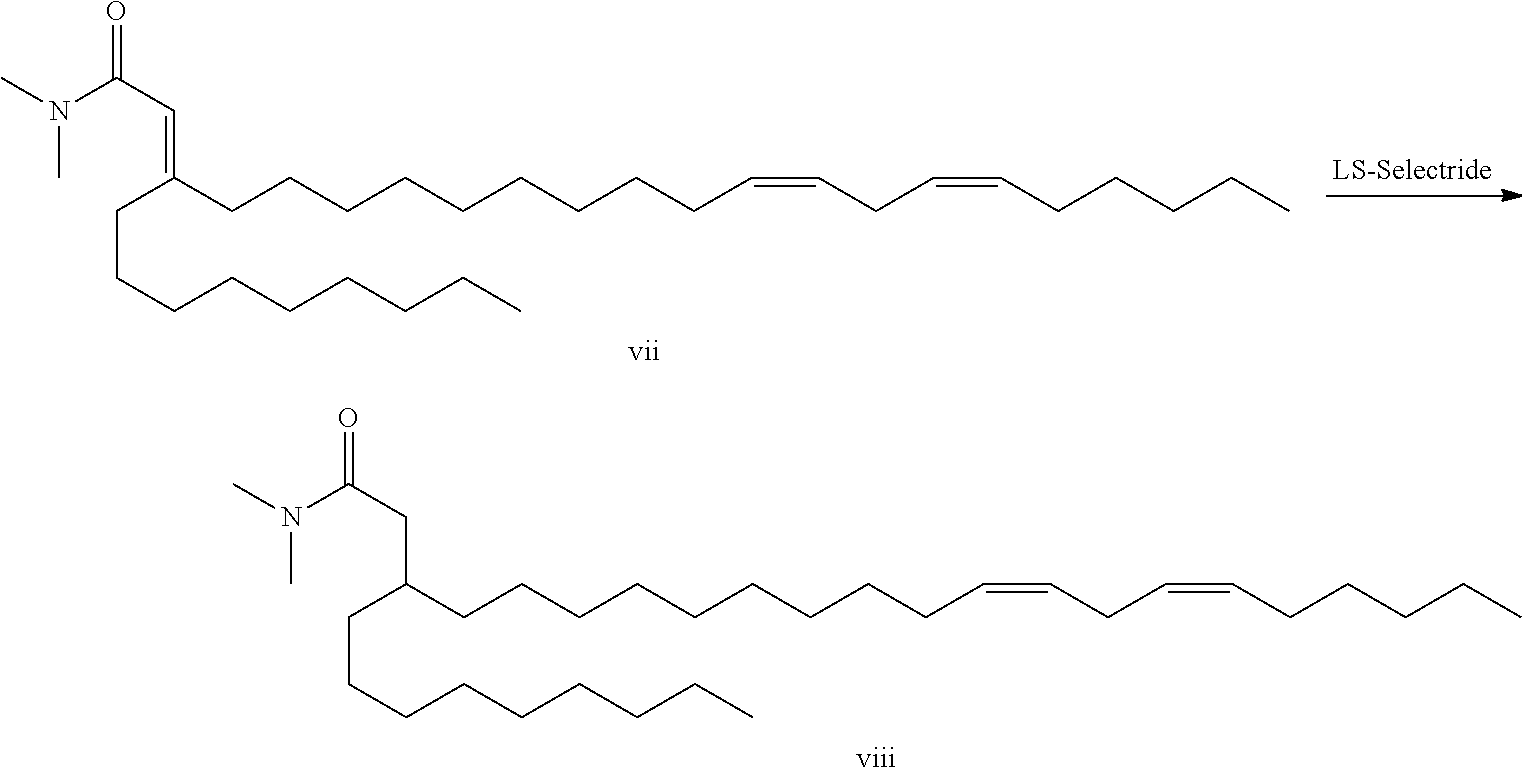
C(CCC)CCCCCC(CC(=O)N(C)C)CCCCCCCCCC=CCC=CCCCCC.C(CCC)CCCCCC(=CC(=O)N(C)C)CCCCCCCCCC=CCC=CCCCCC
